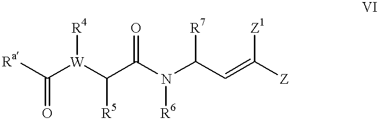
C(N(C(C=C([Z])[Z1])[R7])[R6])(=O)C([R5])[W](C([Ra])=O)[R4]
